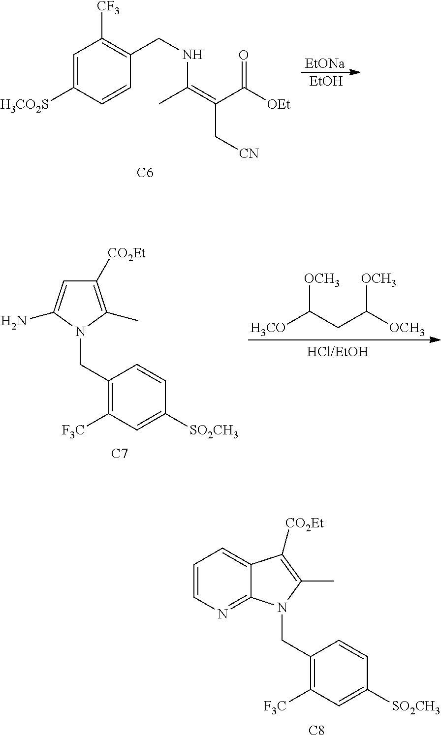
C1([CO2Et])=C(C)N(CC2=C([F3C])C=C([SO2CH3])C=C2)C(N)=C1.[C7].[OCH3]C(CC([OCH3])[OCH3])[H3CO].[C8].C(C1=C([F3C])C=C([SO2CH3])C=C1)N1C2=NC=CC=C2C([CO2Et])=C1C.C1=C([H3CO2S])C=CC(CNC(=C(C([OEt])=O)C[CN])C)=C1[CF3].[C6].[EtONa].[EtOH]
